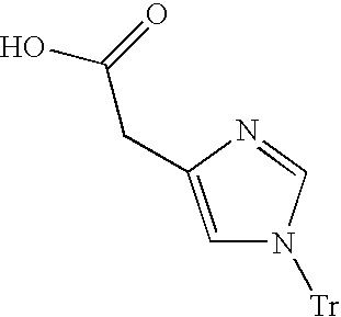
C1=C(CC(=O)O)N=CN1[Tr]
